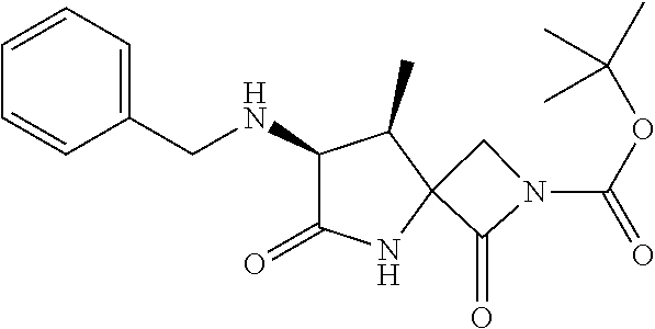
C1(=O)N(C(OC(C)(C)C)=O)CC12NC(=O)C(NCC1=CC=CC=C1)C2C
